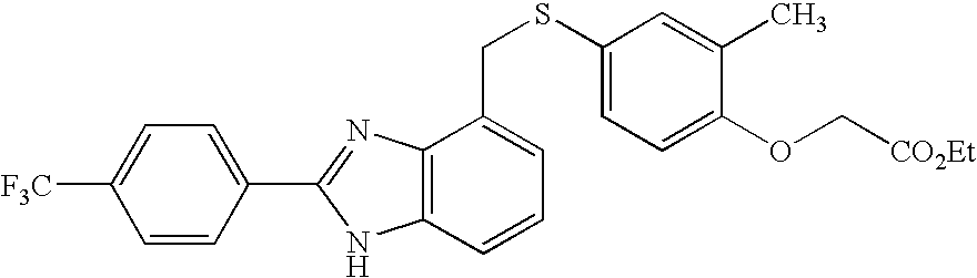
C1=CC(C2=NC3=C(N2)C=CC=C3CSC2=CC=C(OC[CO2Et])C(C)=C2)=CC=C1[F3C]
